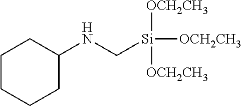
C1CCCC(NC[Si]([OCH2CH3])([OCH2CH3])[OCH2CH3])C1
